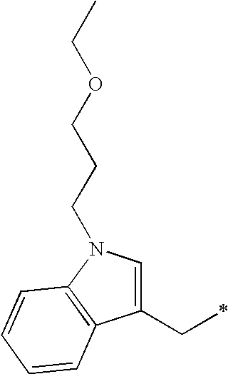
C1(CC)=CN(CCCOCC)C2=C1C=CC=C2
